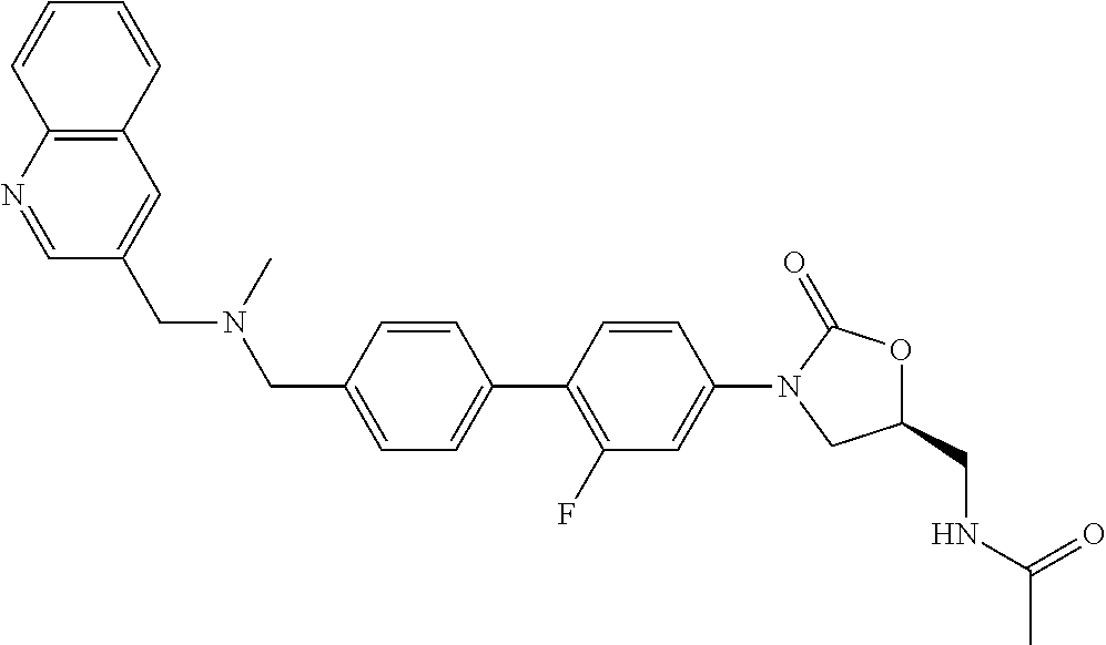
C1=CC(CN(CC2=CC3=C(N=C2)C=CC=C3)C)=CC=C1C1=C(F)C=C(N2CC(CNC(C)=O)OC2=O)C=C1
